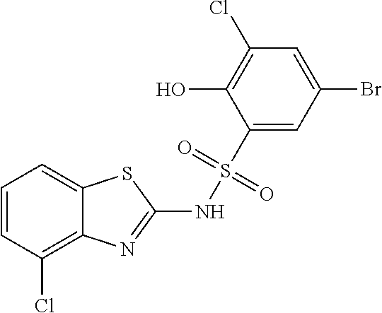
C1=CC(Cl)=C2C(=C1)SC(NS(C1=CC(Br)=CC(Cl)=C1O)(=O)=O)=N2
